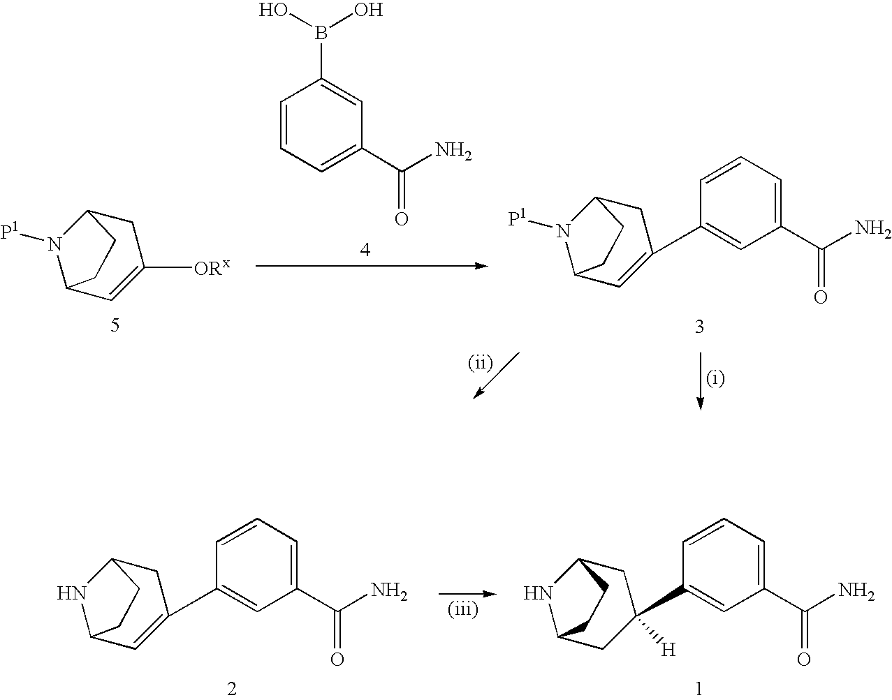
C1=CC=C(C(=O)N)C=C1B(O)O.C12C=C(C3=CC(C(=O)N)=CC=C3)CC(N1[P1])CC2.C12C=C([ORx])CC(N1[P1])CC2.C12C=C(C3=CC(C(=O)N)=CC=C3)CC(N1)CC2.C12CC(C3=CC(C(=O)N)=CC=C3)([H])CC(N1)CC2
